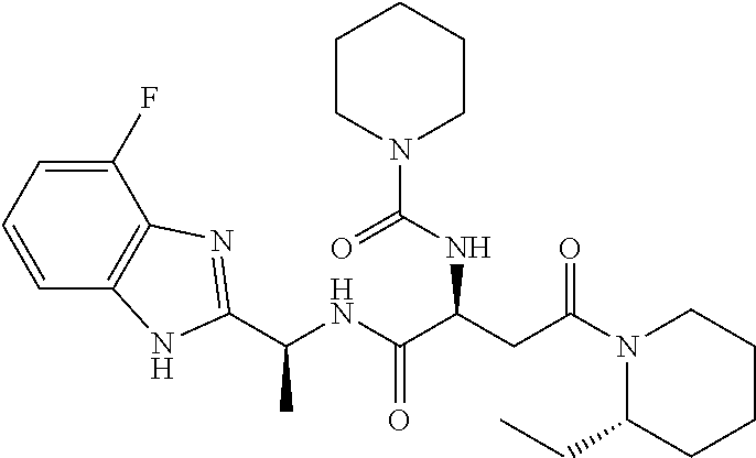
N1(C(CC(C(NC(C)C2=NC3=C(C=CC=C3F)N2)=O)NC(N2CCCCC2)=O)=O)C(CC)CCCC1
